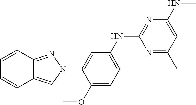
C1=CC2=NN(C3=CC(NC4=NC(NC)=CC(C)=N4)=CC=C3OC)C=C2C=C1
